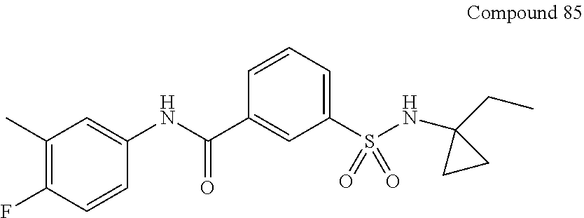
C1(C(NC2=CC(C)=C(F)C=C2)=O)=CC(S(NC2(CC)CC2)(=O)=O)=CC=C1
